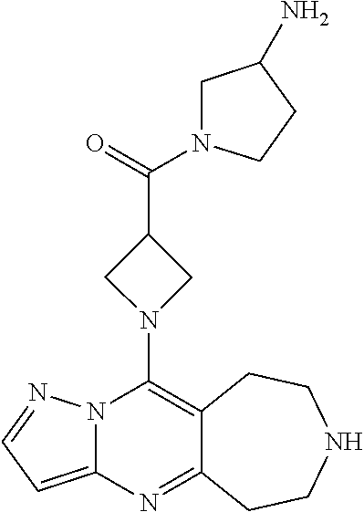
C12=C(N3CC(C(=O)N4CC(N)CC4)C3)N3C(=CC=N3)N=C1CCNCC2
